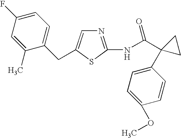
N1=C(NC(C2(C3=CC=C(OC)C=C3)CC2)=O)SC(CC2=CC=C(F)C=C2C)=C1
